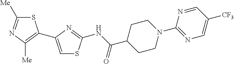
S1C([Me])=NC([Me])=C1C1=CSC(NC(C2CCN(C3=NC=C([CF3])C=N3)CC2)=O)=N1
